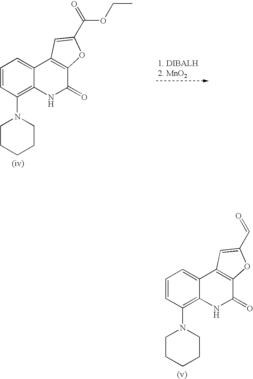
C1=CC(N2CCCCC2)=C2C(=C1)C1=C(C(=O)N2)OC(C=O)=C1.C1=CC(N2CCCCC2)=C2C(=C1)C1=C(C(=O)N2)OC(C(OCC)=O)=C1
